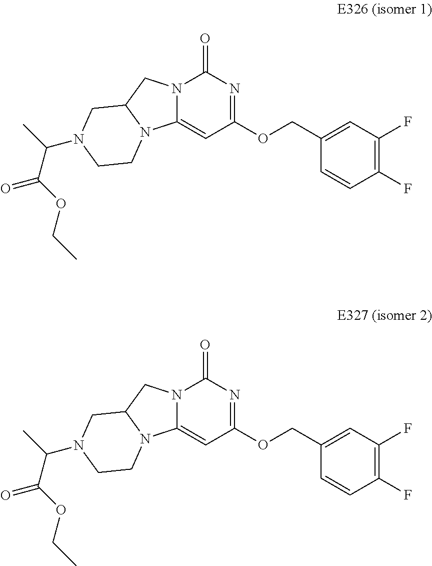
N12C(=CC(OCC3=CC(F)=C(F)C=C3)=NC1=O)N1C(C2)CN(C(C(=O)OCC)C)CC1.N12C(=CC(OCC3=CC(F)=C(F)C=C3)=NC1=O)N1C(C2)CN(C(C(=O)OCC)C)CC1
